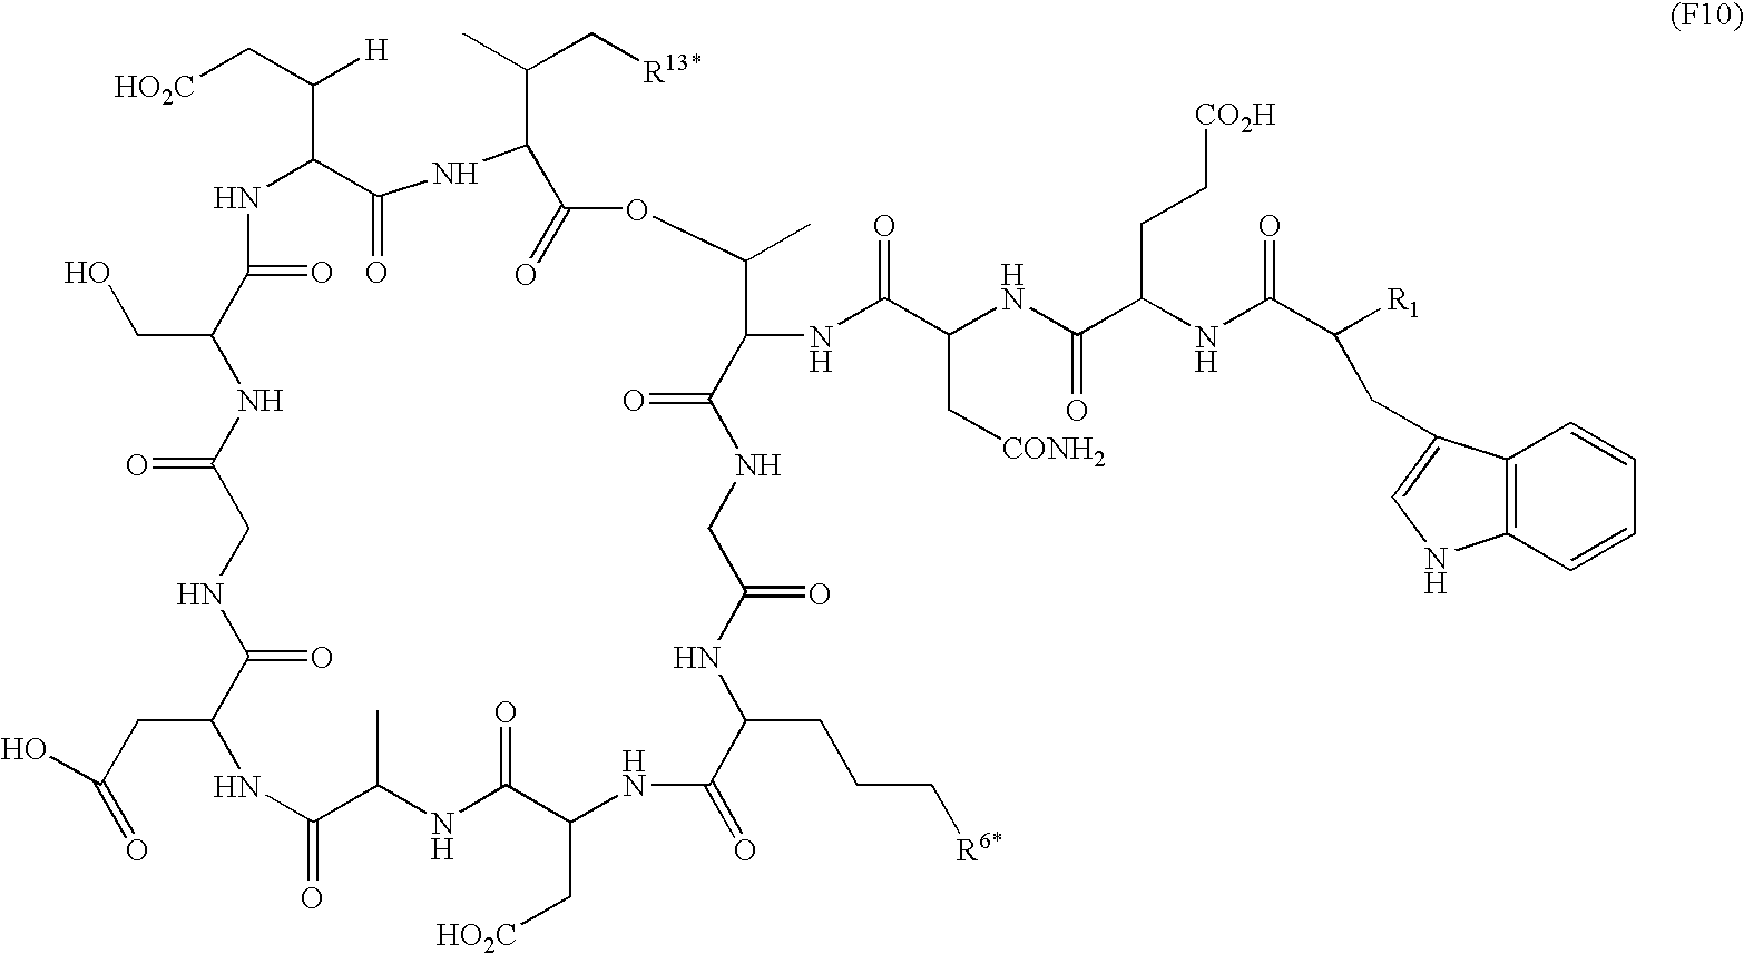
C1(=O)C(CO)NC(=O)CNC(=O)C(CC(=O)O)NC(=O)C(C)NC(=O)C(C[HO2C])NC(=O)C(CCC[R6*])NC(=O)CNC(=O)C(NC(C(NC(C(NC(C([R1])CC2=CNC3=C2C=CC=C3)=O)CC[CO2H])=O)C[CONH2])=O)C(C)OC(=O)C(C(C)C[R13*])NC(=O)C(C(C[HO2C])[H])N1
